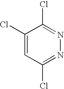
C1(Cl)=CC(Cl)=NN=C1Cl
